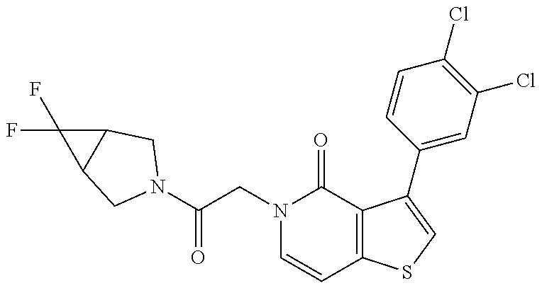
C(CN1C=CC2=C(C1=O)C(C1=CC(Cl)=C(Cl)C=C1)=CS2)(=O)N1CC2C(C2(F)F)C1
